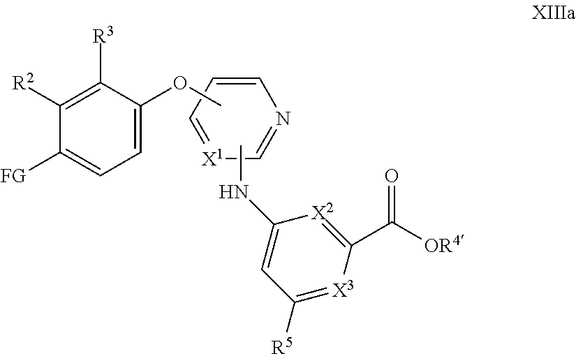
C1=C(OC)C([R3])=C([R2])C([FG])=C1.C1=CC=[X1]C=N1.CNC1=CC([R5])=[X3]C(C([OR4])=O)=[X2]1
